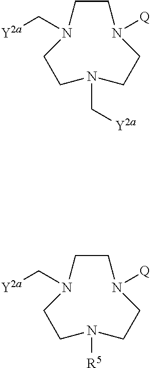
C1CN([Q])CCN(C[Y2a])CCN1C[Y2a].C1CN([Q])CCN([R5])CCN1C[Y2a]
